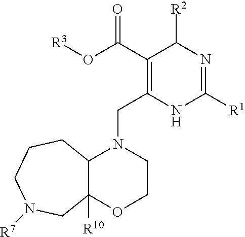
C1(C(O[R3])=O)=C(CN2C3C([R10])(OCC2)CN([R7])CCC3)NC([R1])=NC1[R2]
